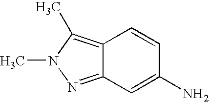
C12=C(C)N(C)N=C1C=C(N)C=C2
